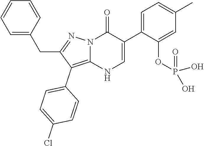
O=C1N2C(=C(C3=CC=C(Cl)C=C3)C(CC3=CC=CC=C3)=N2)NC=C1C1=CC=C(C)C=C1OP(=O)(O)O
